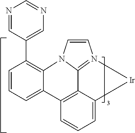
C1=CC=C2C(=C1C1=CN=CN=C1)N1C3=N(C=C1)[Ir]C1=CC=CC2=C13
